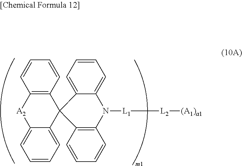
C1=CC=C2C(=C1)N([L1][L2][(A1)a1])C1=C(C23C2=C([A2]C4=CC=CC=C34)C=CC=C2)C=CC=C1
